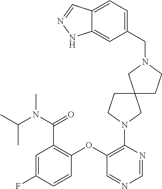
C1=C(F)C=CC(OC2=C(N3CC4(CC3)CCN(CC3=CC=C5C(=C3)NN=C5)C4)N=CN=C2)=C1C(=O)N(C(C)C)C
